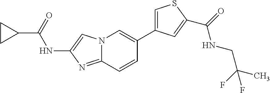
C1CC1C(=O)NC1=CN2C(=N1)C=CC(C1=CSC(C(=O)NCC(C)(F)F)=C1)=C2
